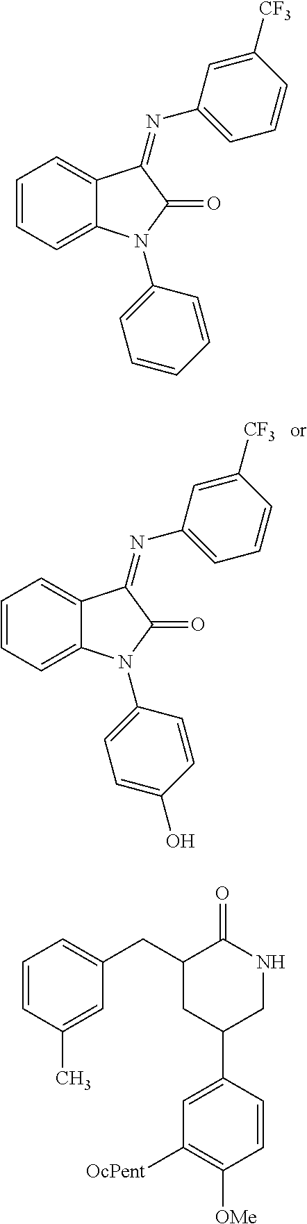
C1=CC=C2C(=C1)C(=NC1=CC=CC([CF3])=C1)C(=O)N2C1=CC=C(O)C=C1.C1=CC=C2C(=C1)C(=NC1=CC=CC([CF3])=C1)C(=O)N2C1=CC=CC=C1.C1=CC(C)=CC(CC2CC(C3=CC([OcPent])=C([OMe])C=C3)CNC2=O)=C1
